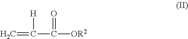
C=C([H])C([OR2])=O
